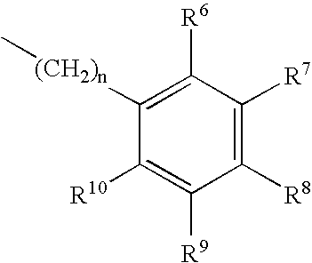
C1([R6])=C([(CH2)n]C)C([R10])=C([R9])C([R8])=C1[R7]
